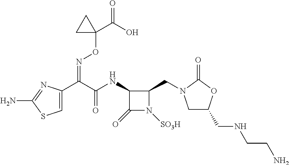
C1=C(C(C(NC2C(=O)N([SO3H])C2CN2CC(CNCCN)OC2=O)=O)=NOC2(C(=O)O)CC2)N=C(N)S1
